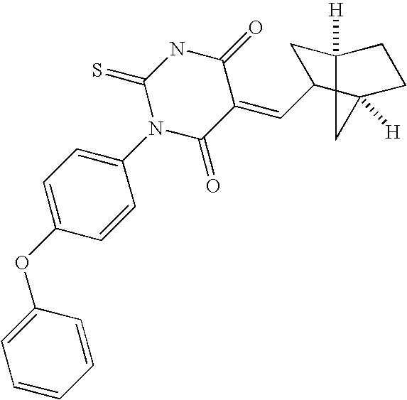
C1(N2C(=O)C(=CC3CC4([H])CCC3([H])C4)C(=O)NC2=S)=CC=C(OC2=CC=CC=C2)C=C1
